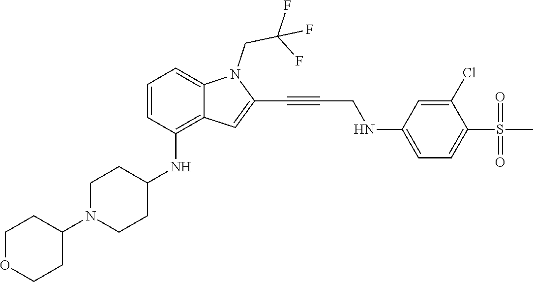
C(C#CC1=CC2=C(NC3CCN(C4CCOCC4)CC3)C=CC=C2N1CC(F)(F)F)NC1=CC=C(S(C)(=O)=O)C(Cl)=C1
